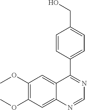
C1(OC)=C(OC)C=C2C(=C1)C(C1=CC=C(CO)C=C1)=NC=N2
